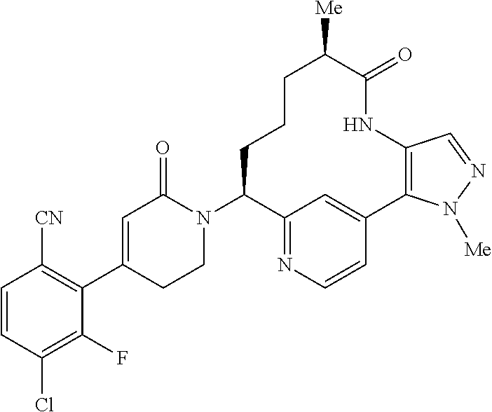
C1=CC(Cl)=C(F)C(C2=CC(=O)N(C3C4=NC=CC(=C4)C4=C(NC(=O)C([Me])CCC3)C=NN4[Me])CC2)=C1[CN]
